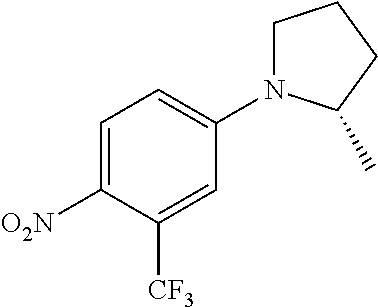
C1=C([O2N])C([CF3])=CC(N2CCCC2C)=C1
